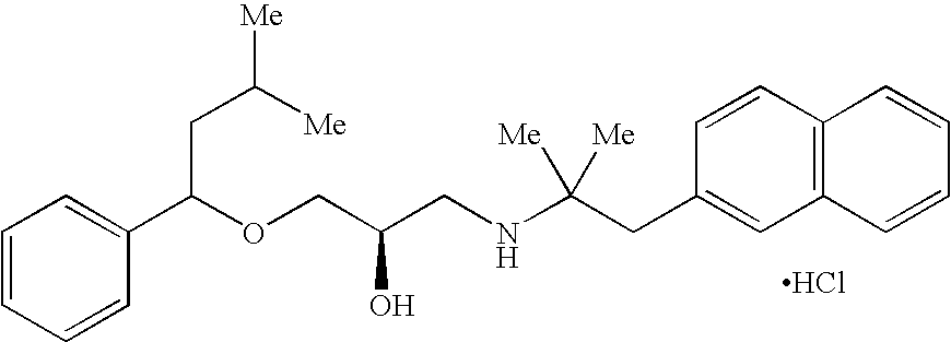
Cl.C1=CC=CC(C(OCC(CNC(CC2=CC3=C(C=C2)C=CC=C3)([Me])[Me])O)CC([Me])[Me])=C1
